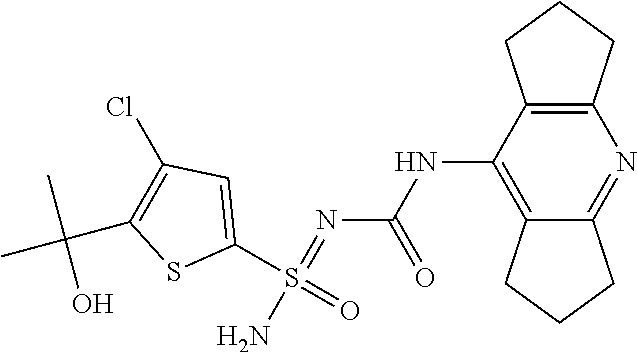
C1(S(=O)(N)=NC(NC2=C3C(=NC4=C2CCC4)CCC3)=O)=CC(Cl)=C(C(C)(C)O)S1
